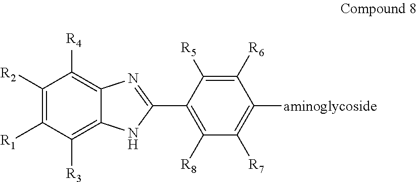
C1([R2])=C([R1])C([R3])=C2C(=C1[R4])N=C(C1=C([R8])C([R7])=C([aminoglycoside])C([R6])=C1[R5])N2
